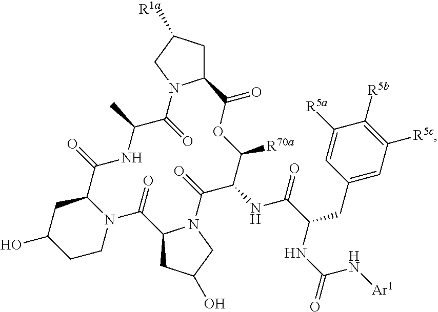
C12CC([R1a])CN1C(=O)C(C)NC(=O)C1CC(O)CCN1C(=O)C1CC(O)CN1C(=O)C(NC(=O)C(CC1=CC([R5c])=C([R5b])C([R5a])=C1)NC(N[Ar1])=O)C([R70a])OC2=O
